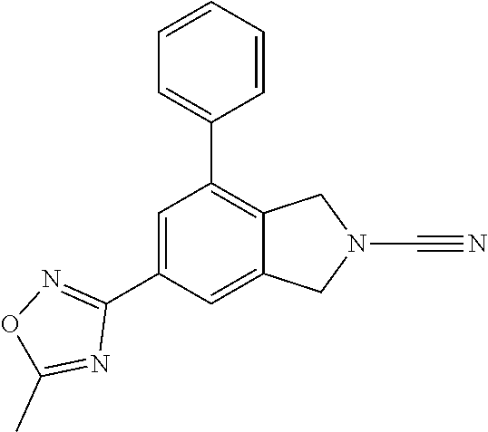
C1=C2C(=C(C3=CC=CC=C3)C=C1C1=NOC(C)=N1)CN(C#N)C2
